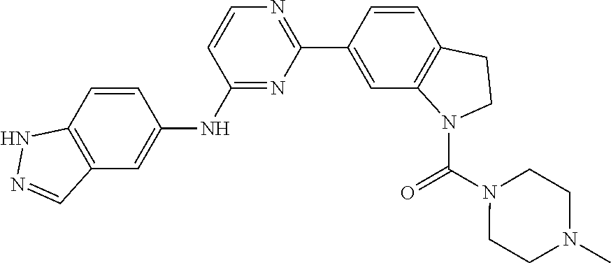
C12=C(C=C(NC3=NC(C4=CC5=C(C=C4)CCN5C(=O)N4CCN(C)CC4)=NC=C3)C=C1)C=NN2
